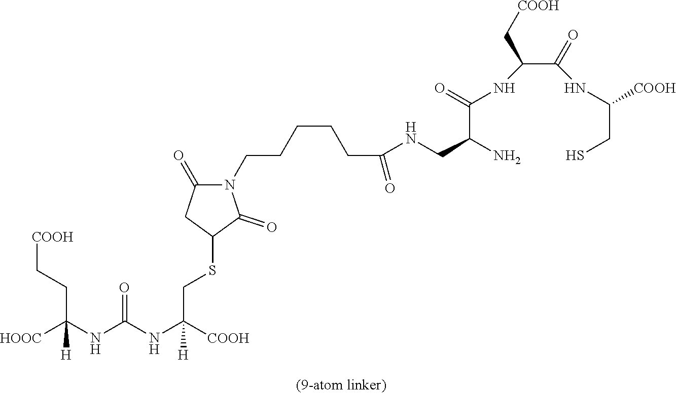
N(CC(N)C(=O)NC(C(=O)NC(CS)[COOH])C[COOH])C(=O)CCCCCN1C(=O)C(SCC(NC(NC([HOOC])(CC[COOH])[H])=O)([COOH])[H])CC1=O
